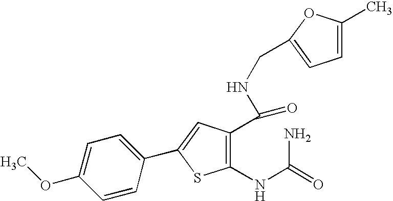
C1=C(OC)C=CC(C2=CC(C(NCC3=CC=C(C)O3)=O)=C(NC(N)=O)S2)=C1
